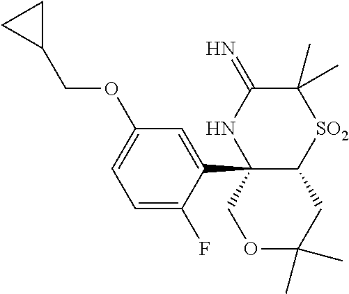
C12(C3=CC(OCC4CC4)=CC=C3F)C(CC(C)(C)OC1)[SO2]C(C)(C)C(=N)N2
